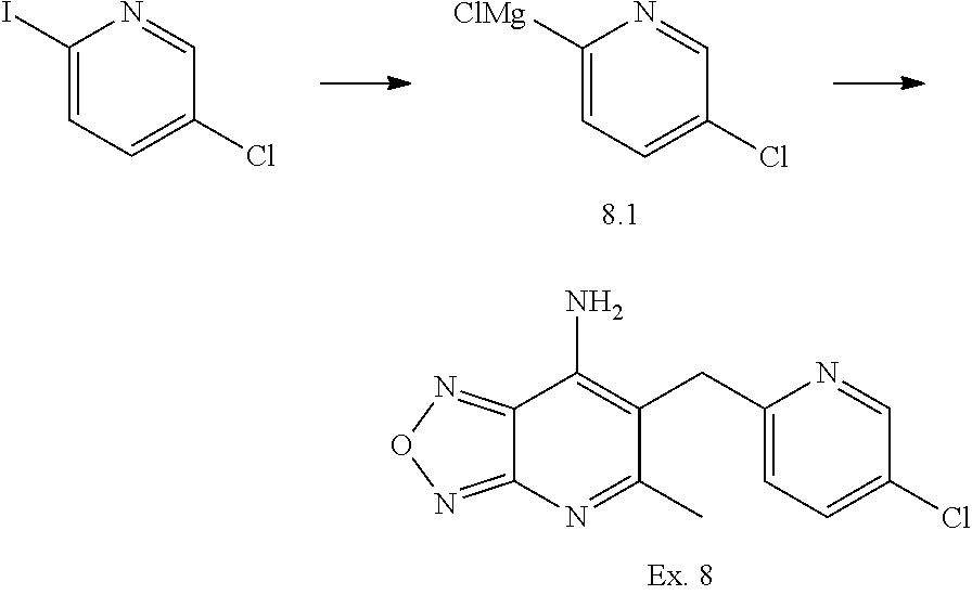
C1(I)=CC=C(Cl)C=N1.C1([ClMg])=CC=C(Cl)C=N1.C(C1=C(N)C2=NON=C2N=C1C)C1=CC=C(Cl)C=N1
